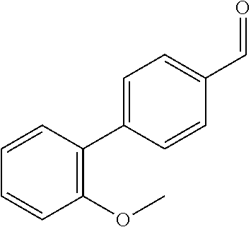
C1=CC(C2=CC=C(C=O)C=C2)=C(OC)C=C1
